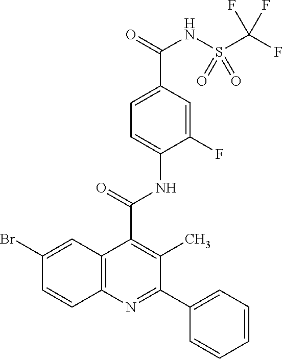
C1=C(C(=O)NS(C(F)(F)F)(=O)=O)C=C(F)C(NC(C2=C(C)C(C3=CC=CC=C3)=NC3=C2C=C(Br)C=C3)=O)=C1
